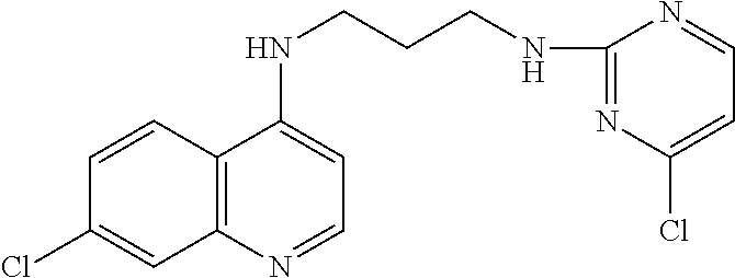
C1=CC2=C(C=C1Cl)N=CC=C2NCCCNC1=NC(Cl)=CC=N1
